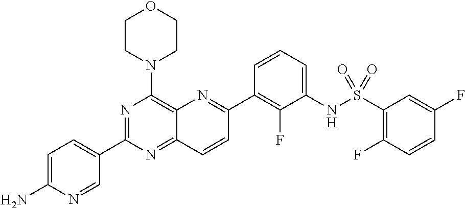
C12=NC(C3=CC=C(N)N=C3)=NC(N3CCOCC3)=C1N=C(C1=C(F)C(NS(C3=C(F)C=CC(F)=C3)(=O)=O)=CC=C1)C=C2
